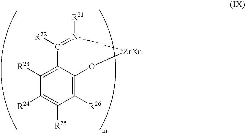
[R22]C1=N([R21])[ZrXn]OC2=C([R26])C([R25])=C([R24])C([R23])=C12
